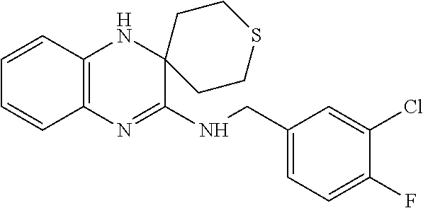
C1(CNC2=NC3=C(NC24CCSCC4)C=CC=C3)=CC=C(F)C(Cl)=C1
